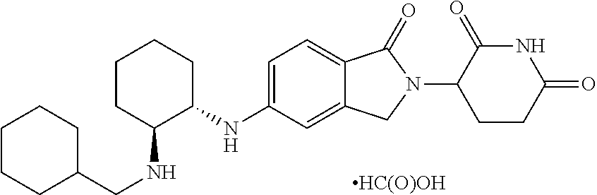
C1CC(NCC2CCCCC2)C(NC2=CC=C3C(=C2)CN(C2CCC(=O)NC2=O)C3=O)CC1.[HC(O)OH]
